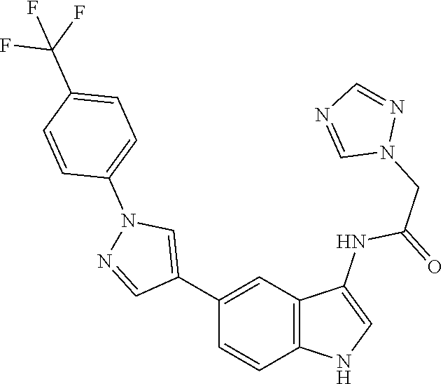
C1(C2=CN(C3=CC=C(C(F)(F)F)C=C3)N=C2)=CC2=C(C=C1)NC=C2NC(=O)CN1N=CN=C1
